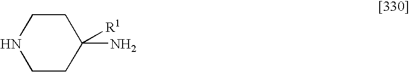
N1CCC(N)([R1])CC1
